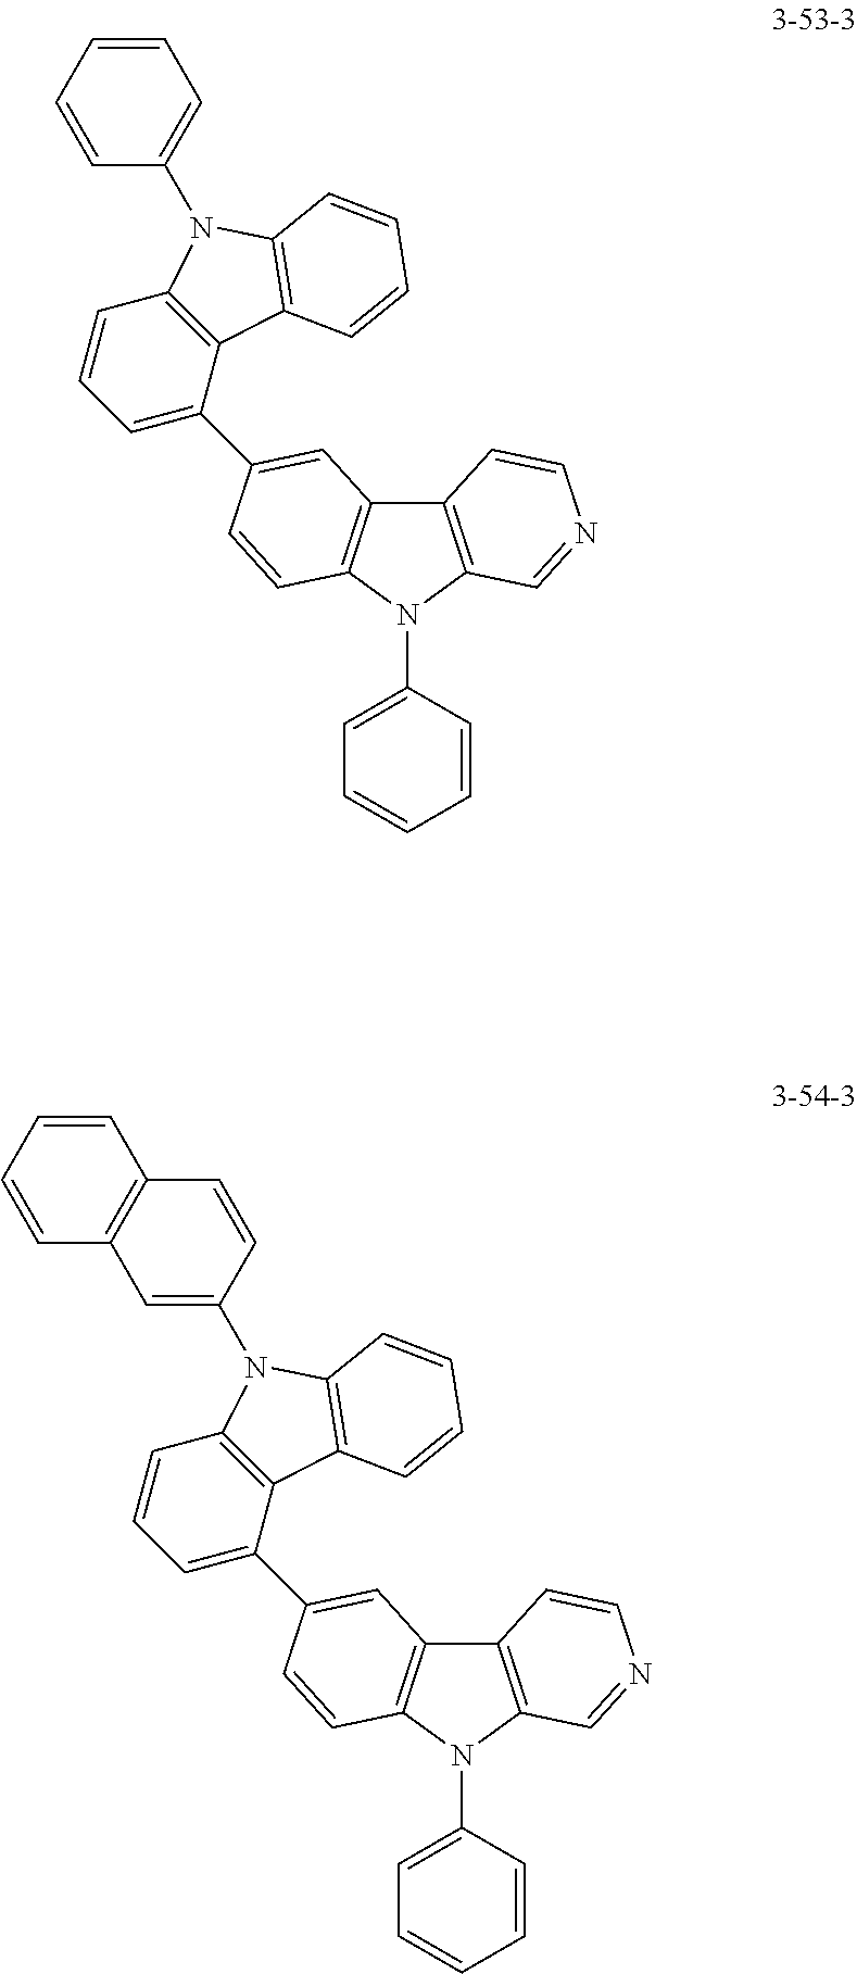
C12=C(N(C3=CC=CC=C3)C3=C1C=CN=C3)C=CC(C1=CC=CC3=C1C1=C(C=CC=C1)N3C1=CC=CC=C1)=C2.C12=C(N(C3=CC=CC=C3)C3=C1C=CN=C3)C=CC(C1=CC=CC3=C1C1=C(C=CC=C1)N3C1=CC3=C(C=C1)C=CC=C3)=C2
